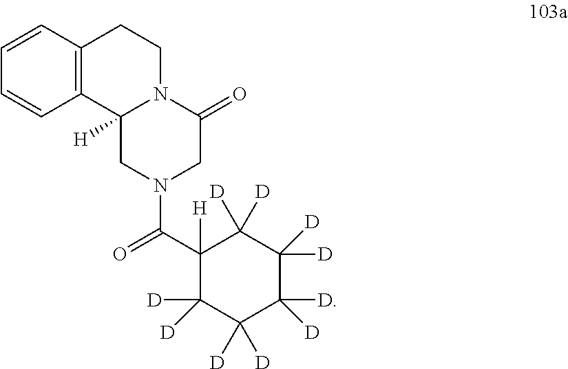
C12=C(C=CC=C1)CCN1C2([H])CN(C(C2([H])C([D])([D])C([D])([D])C([D])([D])C([D])([D])C2([D])[D])=O)CC1=O
